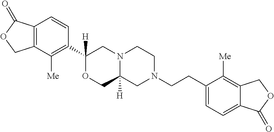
O1CC2([H])N(CC1(C1=C([Me])C3=C(C=C1)C(=O)OC3)[H])CCN(CCC1=CC=C3C(=C1[Me])COC3=O)C2
